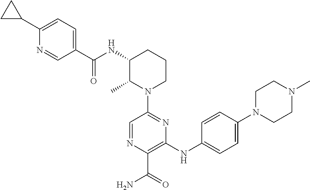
N(C1C(C)N(C2=NC(NC3=CC=C(N4CCN(C)CC4)C=C3)=C(C(N)=O)N=C2)CCC1)C(=O)C1=CC=C(C2CC2)N=C1
